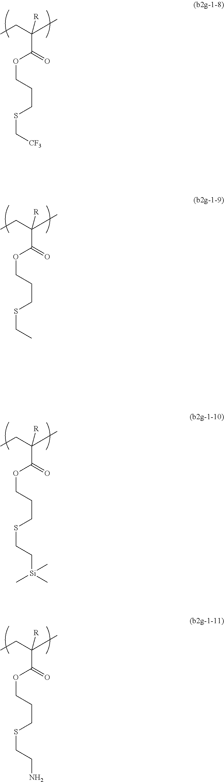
C(C(C)(C(=O)OCCCSCC)[R])C.C(C(C)(C(=O)OCCCSCC[Si](C)(C)C)[R])C.C(C(C)(C(=O)OCCCSC[CF3])[R])C.C(C(C)(C(=O)OCCCSCCN)[R])C
